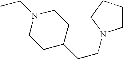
C1C(CCN2CCCC2)CCN(CC)C1
